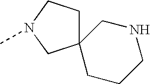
C1CCNCC12CCN(C)C2
